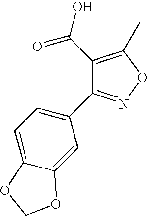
C12=CC(C3=NOC(C)=C3C(=O)O)=CC=C1OCO2
